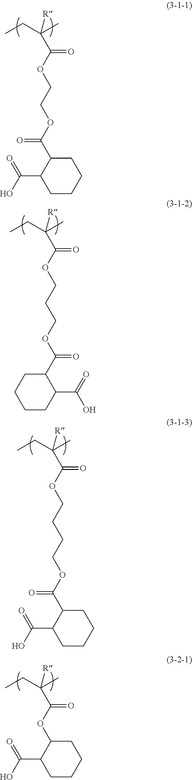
CCC(C)([R])C(OCCOC(C1C(C(=O)O)CCCC1)=O)=O.CCC(C)([R])C(OCCCOC(C1C(C(=O)O)CCCC1)=O)=O.CCC(C)([R])C(OCCCCOC(C1C(C(=O)O)CCCC1)=O)=O.CCC(C)([R])C(OC1C(C(=O)O)CCCC1)=O
